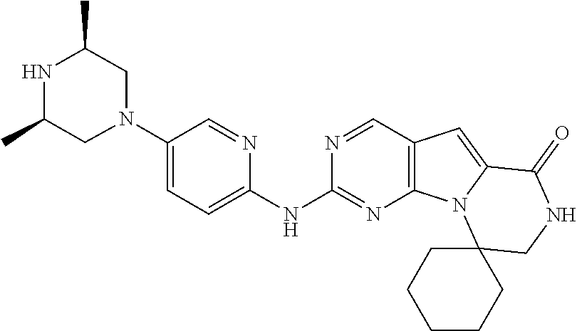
N1(C2=CC=C(NC3=NC4=C(C=N3)C=C3N4C4(CNC3=O)CCCCC4)N=C2)CC(C)NC(C)C1
